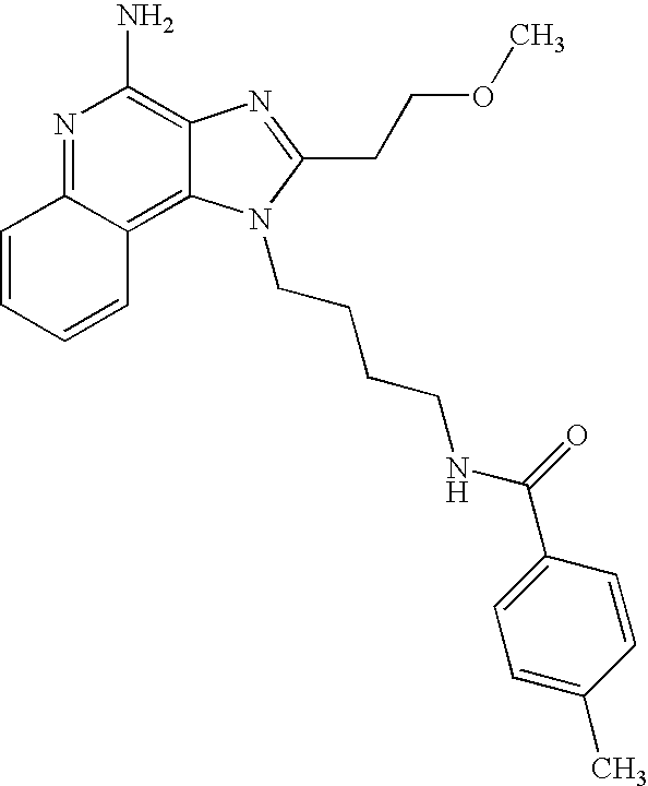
N1=C2C(=C3C(=C1N)N=C(CCOC)N3CCCCNC(=O)C1=CC=C(C)C=C1)C=CC=C2
